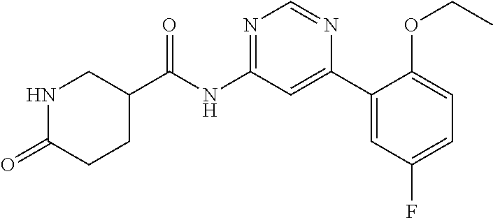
C1C(C(NC2=NC=NC(C3=CC(F)=CC=C3OCC)=C2)=O)CNC(=O)C1
